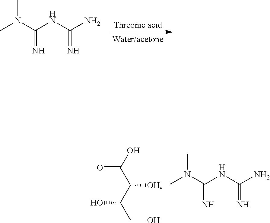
CN(C(NC(N)=N)=N)C.[Threonic acid].CN(C(NC(N)=N)=N)C.OC(C(C(CO)O)O)=O
